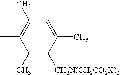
CC1=C(C)C=C(C)C([CH2N(CH2CO2K)2])=C1C
